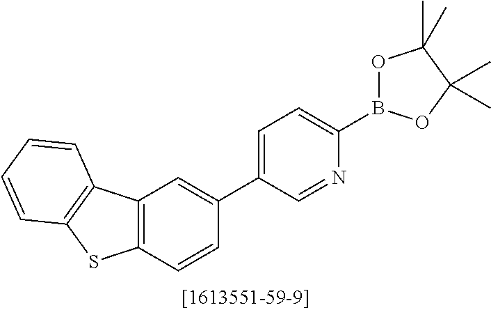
O1B(C2=CC=C(C3=CC4=C(C=C3)SC3=C4C=CC=C3)C=N2)OC(C)(C)C1(C)C
